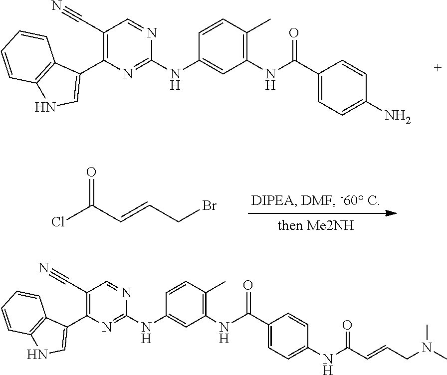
C1(NC2=CC(NC(C3=CC=C(N)C=C3)=O)=C(C)C=C2)=NC(C2=CNC3=C2C=CC=C3)=C(C#N)C=N1.ClC(C=CCBr)=O.C1(NC2=CC(NC(C3=CC=C(NC(C=CCN(C)C)=O)C=C3)=O)=C(C)C=C2)=NC(C2=CNC3=C2C=CC=C3)=C(C#N)C=N1
